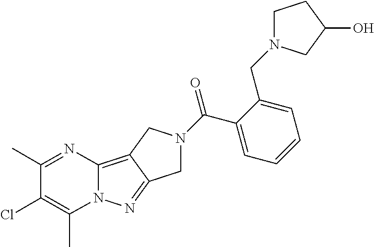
C12=C3C(=NN1C(C)=C(Cl)C(C)=N2)CN(C(C1=CC=CC=C1CN1CCC(O)C1)=O)C3
